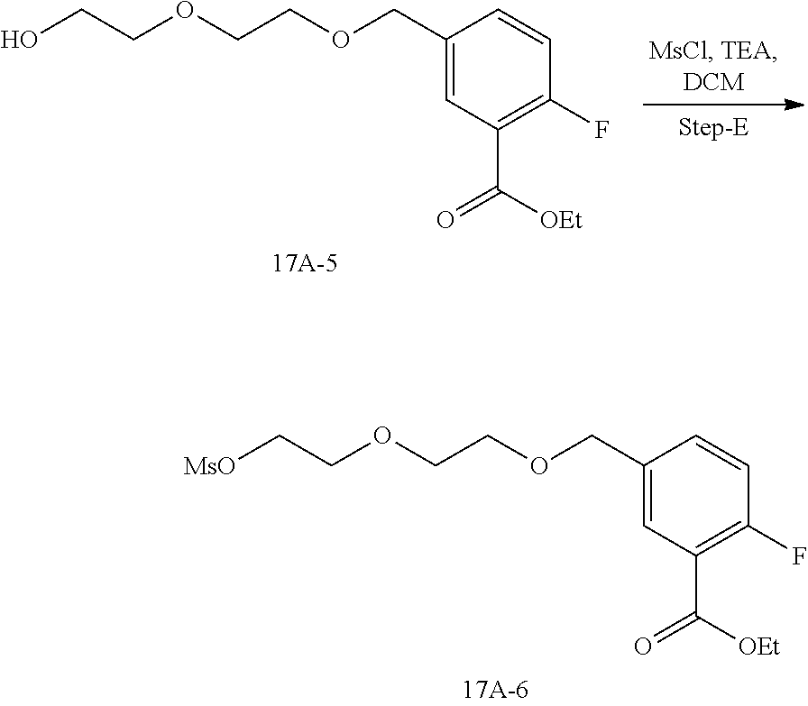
C1(COCCOCCO)=CC(C(=O)[OEt])=C(F)C=C1.C1(COCCOCC[MsO])=CC(C(=O)[OEt])=C(F)C=C1
